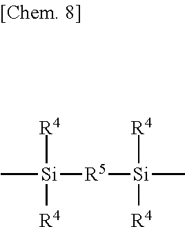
C[Si]([R4])([R4])[R5][Si](C)([R4])[R4]
